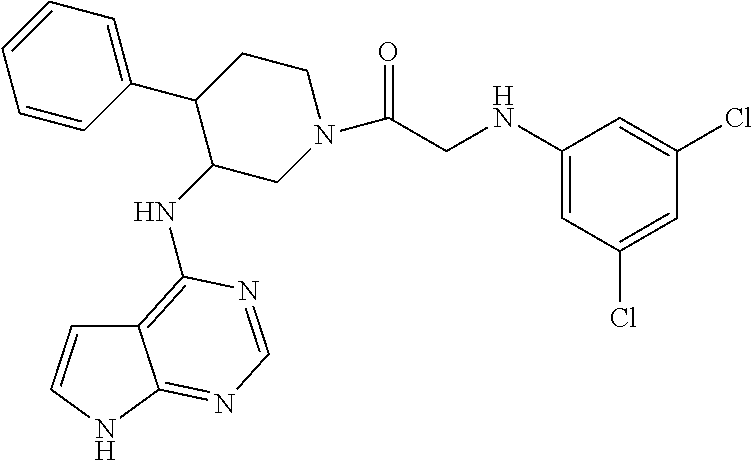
C12=C(NC3CN(C(CNC4=CC(Cl)=CC(Cl)=C4)=O)CCC3C3=CC=CC=C3)N=CN=C1NC=C2
